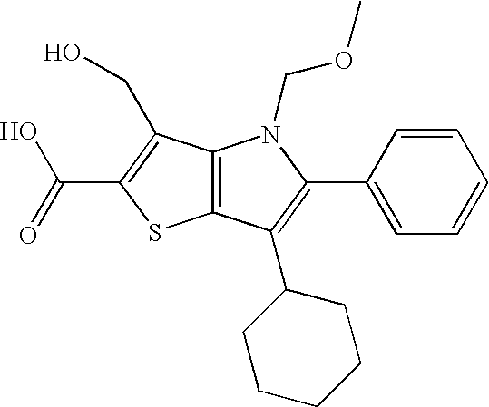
C12=C(C(C3CCCCC3)=C(C3=CC=CC=C3)N1COC)SC(C(=O)O)=C2CO
